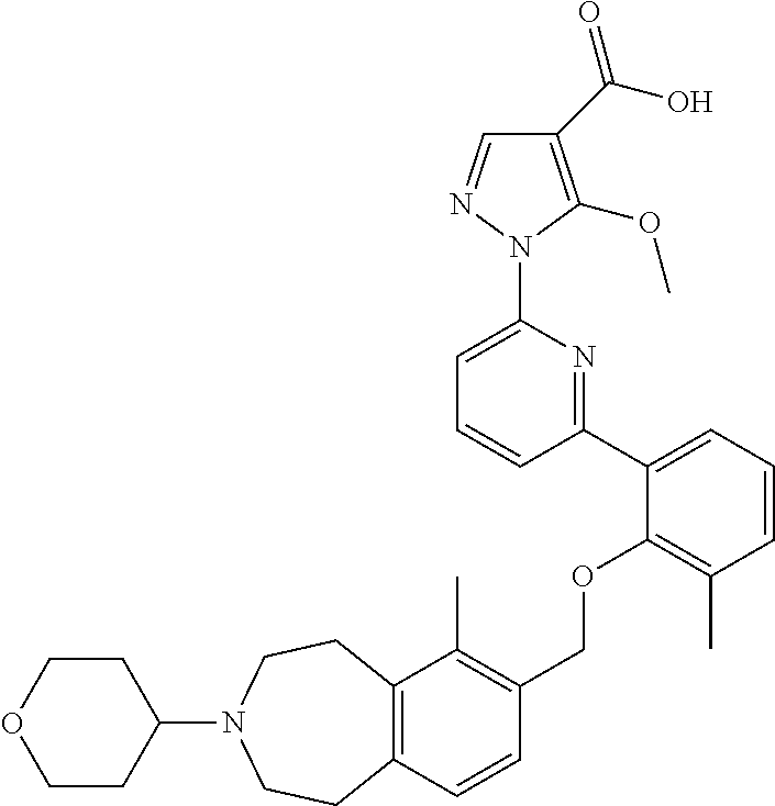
C1(C(O)=O)=C(OC)N(C2=CC=CC(C3=CC=CC(C)=C3OCC3=C(C)C4=C(C=C3)CCN(C3CCOCC3)CC4)=N2)N=C1
